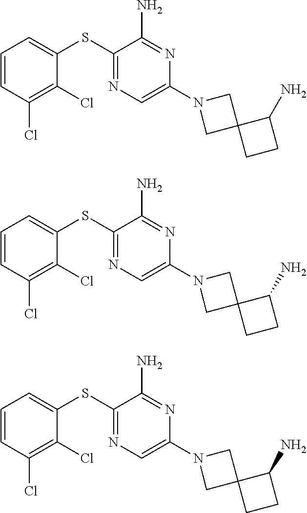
C1=CC(Cl)=C(Cl)C(SC2=NC=C(N3CC4(C3)CCC4N)N=C2N)=C1.C1=CC(Cl)=C(Cl)C(SC2=NC=C(N3CC4(C3)CCC4N)N=C2N)=C1.C1=CC(Cl)=C(Cl)C(SC2=NC=C(N3CC4(C3)CCC4N)N=C2N)=C1
